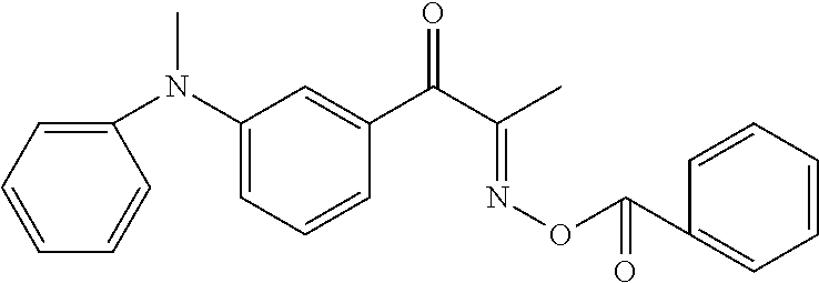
C1=CC=CC(N(C2=CC=CC(C(C(C)=NOC(C3=CC=CC=C3)=O)=O)=C2)C)=C1
